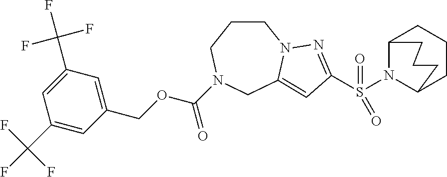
C1CCN(C(OCC2=CC(C(F)(F)F)=CC(C(F)(F)F)=C2)=O)CC2=CC(S(N3C4CCCC3CCC4)(=O)=O)=NN12
